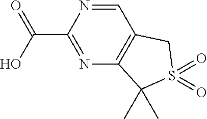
N1=C(C(=O)O)N=CC2=C1C(C)(C)S(=O)(=O)C2
